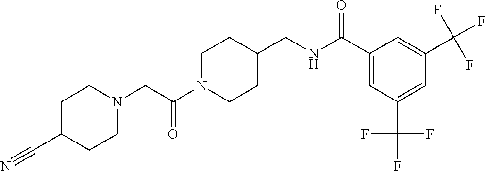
C1N(C(CN2CCC(C#N)CC2)=O)CCC(CNC(C2=CC(C(F)(F)F)=CC(C(F)(F)F)=C2)=O)C1
